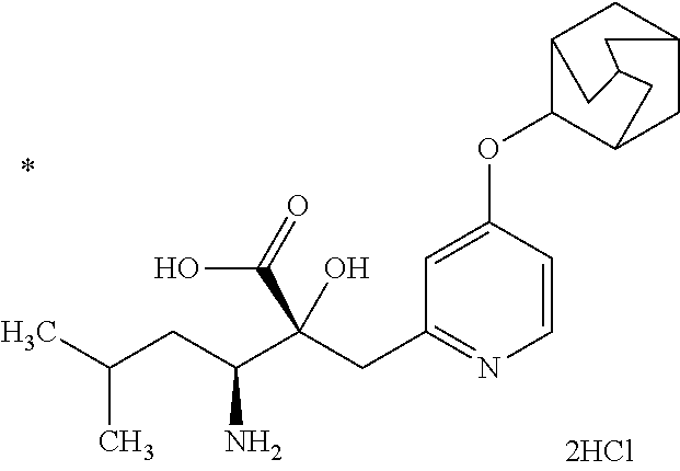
C1=CC(OC2C3CC4CC2CC(C4)C3)=CC(CC(C(CC(C)C)N)(C(=O)O)O)=N1
